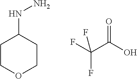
C1COCCC1NN.FC(C(O)=O)(F)F
